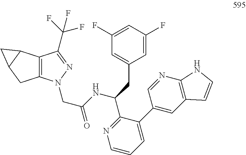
C1(C2=CC3=C(N=C2)NC=C3)=CC=CN=C1C(CC1=CC(F)=CC(F)=C1)NC(=O)CN1C2=C(C(C(F)(F)F)=N1)C1C(C2)C1
